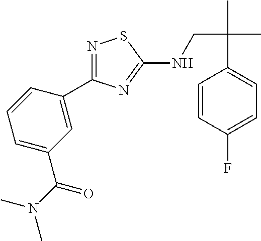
N1=C(C2=CC(C(N(C)C)=O)=CC=C2)N=C(NCC(C)(C)C2=CC=C(F)C=C2)S1
